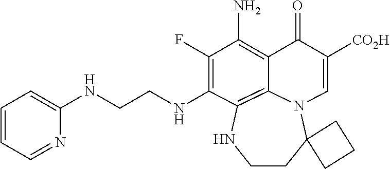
N(CCNC1=C(F)C(N)=C2C(=O)C([CO2H])=CN3C4(CCNC1=C23)CCC4)C1=CC=CC=N1
